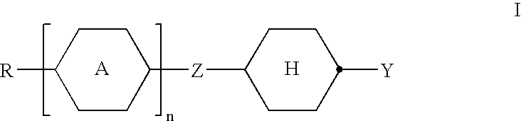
C1CC([Z]C2CCC([Y])CC2)CCC1[R].[H]
